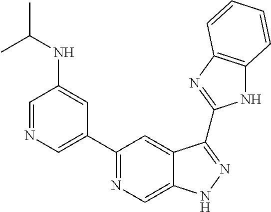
C1=NC=C(C2=NC=C3C(=C2)C(C2=NC4=C(N2)C=CC=C4)=NN3)C=C1NC(C)C
